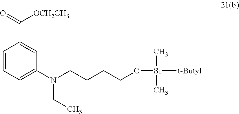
C1(C([OCH2CH3])=O)=CC(N(CCCCO[Si](C)(C)[t-Butyl])CC)=CC=C1
